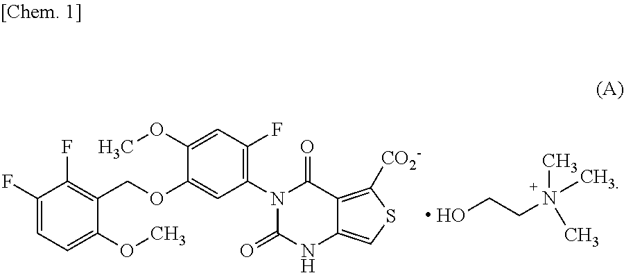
C1(F)=CC=C(OC)C(COC2=CC(N3C(=O)NC4=CSC([CO2-])=C4C3=O)=C(F)C=C2OC)=C1F.OCCN(C)(C)C
